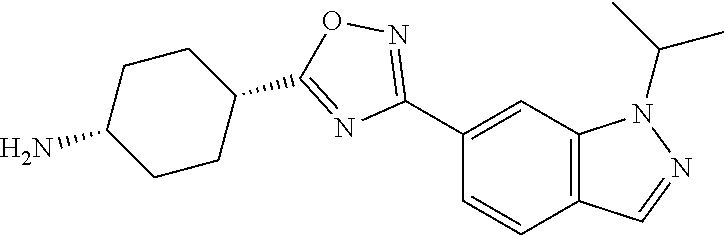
C1(C2=NOC(C3CCC(N)CC3)=N2)=CC2=C(C=C1)C=NN2C(C)C
